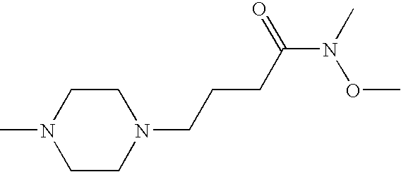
CN1CCN(CCCC(N(OC)C)=O)CC1
